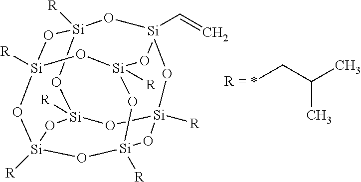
[Si]12([R])O[Si]3([R])O[Si]4([R])O[Si]([R])(O1)O[Si]1(C=C)O[Si]([R])(O2)O[Si]([R])(O3)O[Si]([R])(O4)O1.*CC(C)C
